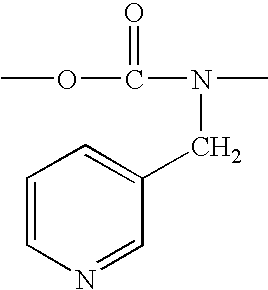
O(C(=O)N(C)CC1=CC=CN=C1)C
